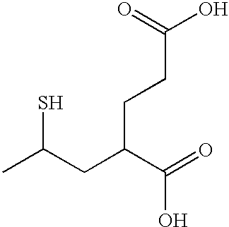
C(C(C(=O)O)CCC(O)=O)C(S)C
